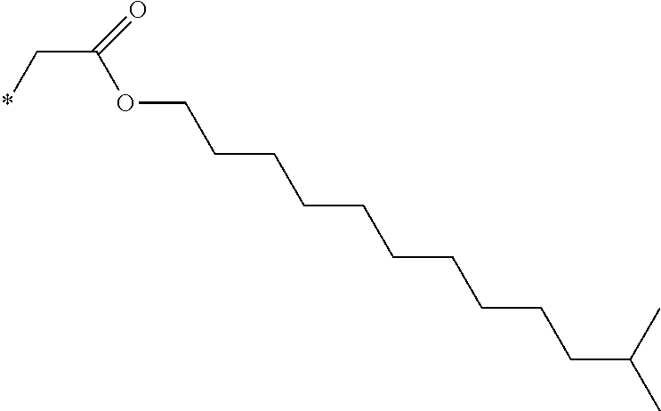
C(C(OCCCCCCCCCCC(C)C)=O)*
